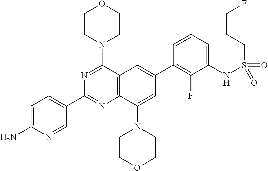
C12=C(C(N3CCOCC3)=NC(C3=CC=C(N)N=C3)=N1)C=C(C1=C(F)C(NS(CCCF)(=O)=O)=CC=C1)C=C2N1CCOCC1
